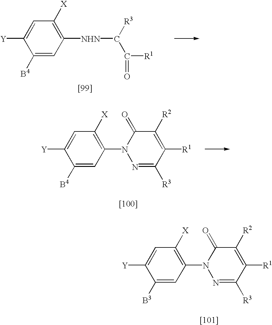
C1([B4])=CC([NHN]C(C([R1])=O)[R3])=C([X])C=C1[Y].C1([B4])=CC(N2N=C([R3])C([R1])=C([R2])C2=O)=C([X])C=C1[Y].C1([B3])=CC(N2N=C([R3])C([R1])=C([R2])C2=O)=C([X])C=C1[Y]
